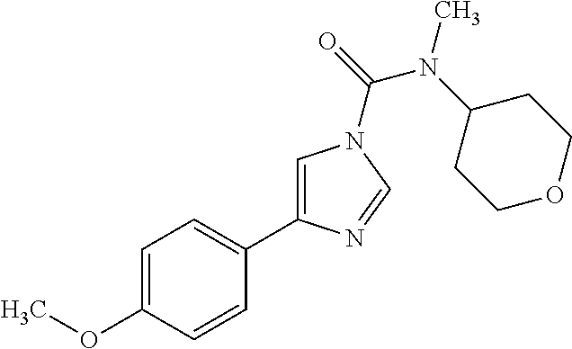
C1=C(OC)C=CC(C2=CN(C(=O)N(C3CCOCC3)C)C=N2)=C1
